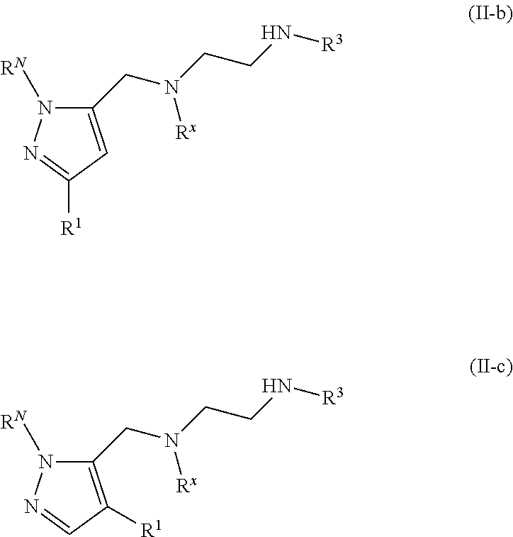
[RN]N1C(CN(CCN[R3])[Rx])=C([R1])C=N1.[RN]N1C(CN(CCN[R3])[Rx])=CC([R1])=N1
